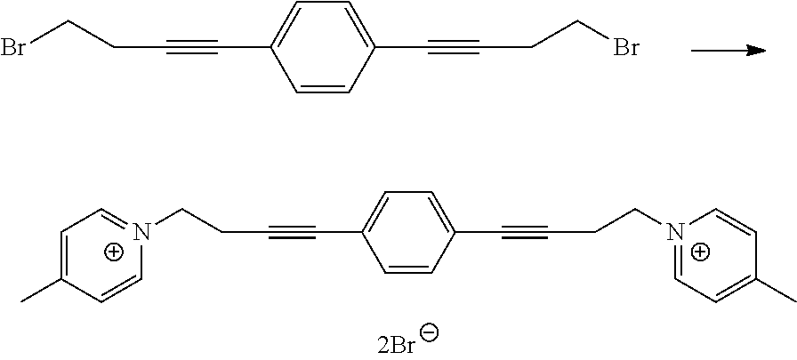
C1=C(C#CCC[N+]2=CC=C(C)C=C2)C=CC(C#CCC[N+]2=CC=C(C)C=C2)=C1.C1=C(C#CCCBr)C=CC(C#CCCBr)=C1
